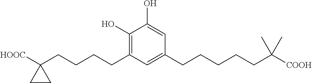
C1(O)=C(CCCCC2([HOOC])CC2)C=C(CCCCCC([COOH])(C)C)C=C1O
